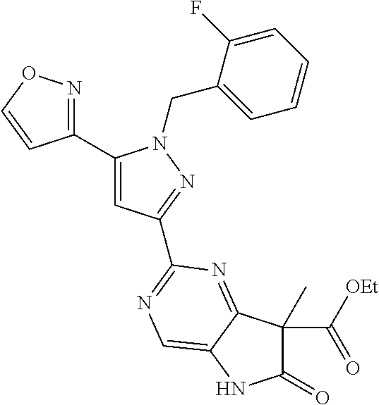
C1(C2=NOC=C2)=CC(C2=NC=C3C(=N2)C(C([OEt])=O)(C)C(=O)N3)=NN1CC1=CC=CC=C1F
